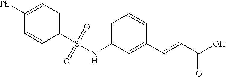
C1([Ph])=CC=C(S(NC2=CC=CC(C=CC(O)=O)=C2)(=O)=O)C=C1
